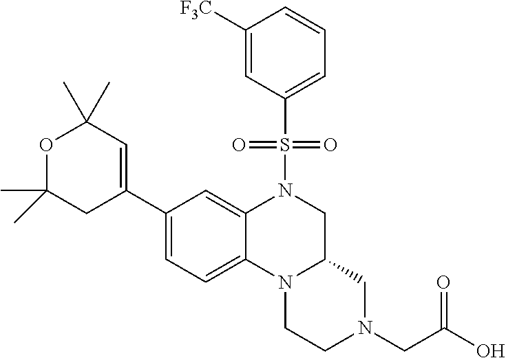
C1([F3C])=CC(S(N2CC3N(C4=CC=C(C5=CC(C)(C)OC(C)(C)C5)C=C24)CCN(CC(=O)O)C3)(=O)=O)=CC=C1
